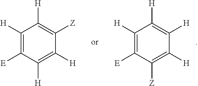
C1([H])=C([E])C([H])=C([H])C([Z])=C1[H].C1([H])=C([E])C([Z])=C([H])C([H])=C1[H]
